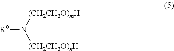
[R9]N([(CH2CH2O)mH])[(CH2CH2O)nH]
